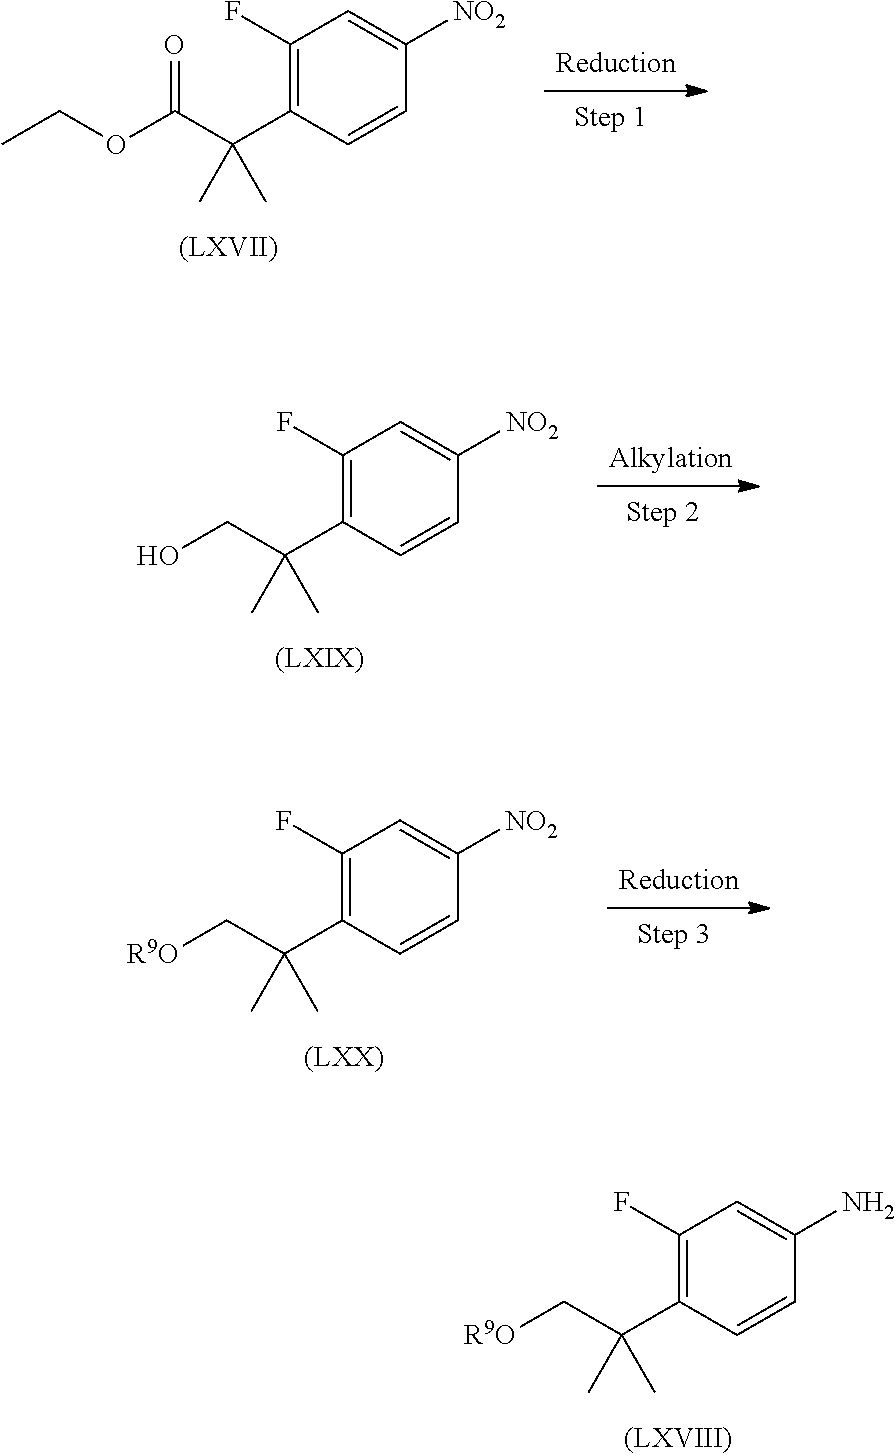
C1(F)=C(C(CO)(C)C)C=CC([NO2])=C1.C1(F)=C(C(C(OCC)=O)(C)C)C=CC([NO2])=C1.C1(F)=C(C(C[R9O])(C)C)C=CC(N)=C1.C1(F)=C(C(C[R9O])(C)C)C=CC([NO2])=C1
